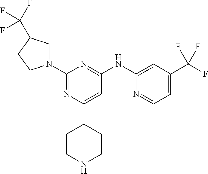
C1(C2CCNCC2)=CC(NC2=CC(C(F)(F)F)=CC=N2)=NC(N2CC(C(F)(F)F)CC2)=N1
